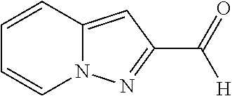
C1=CC2=CC(C(=O)[H])=NN2C=C1
